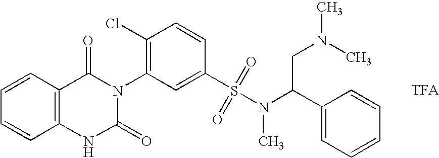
C12=C(C=CC=C1)C(=O)N(C1=C(Cl)C=CC(S(N(C)C(C3=CC=CC=C3)CN(C)C)(=O)=O)=C1)C(=O)N2
